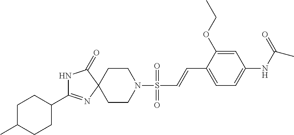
C1(C2=NC3(C(=O)N2)CCN(S(C=CC2=CC=C(NC(C)=O)C=C2OCC)(=O)=O)CC3)CCC(C)CC1
